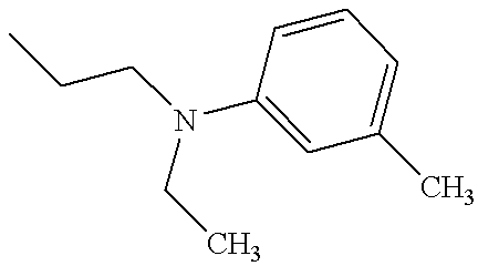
C1=CC(N(CCC)CC)=CC(C)=C1
